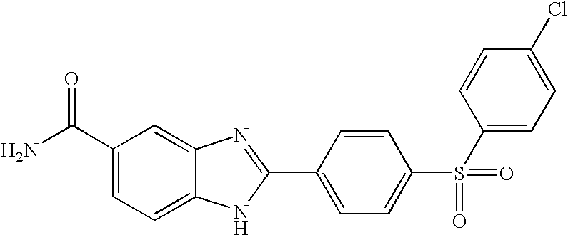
C1(C(N)=O)=CC=C2C(=C1)N=C(C1=CC=C(S(C3=CC=C(Cl)C=C3)(=O)=O)C=C1)N2
